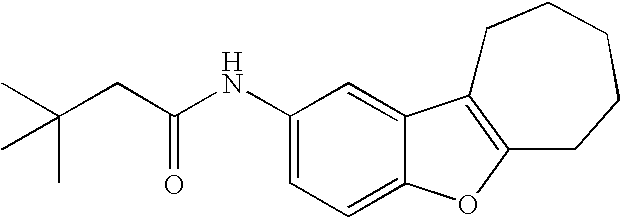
C1(NC(CC(C)(C)C)=O)=CC=C2C(=C1)C1=C(O2)CCCCC1
